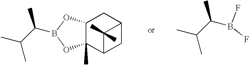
C(C)(C)C(C)B1OC2C(C)(O1)C1CC(C2)C1(C)C.C(C)(C)C(C)B(F)F
